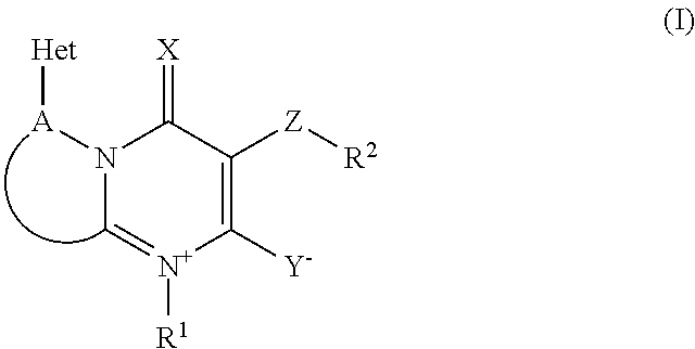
[X]=C1N([A][Het])C=[N+]([R1])C([Y])=C1[Z][R2]
